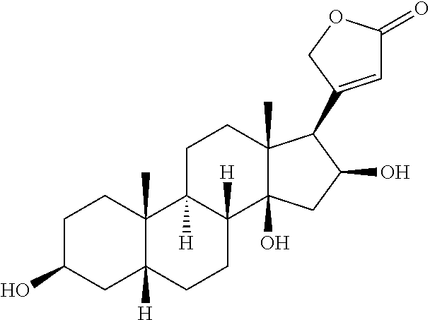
C1(O)CC2([H])C(C)(CC1)C1([H])C([H])(CC2)C2(O)C(C)(CC1)C(C1=CC(=O)OC1)C(O)C2
